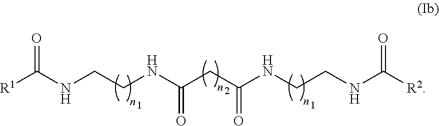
[R1]C(NCCNC(=O)CC(=O)NCCNC([R2])=O)=O
